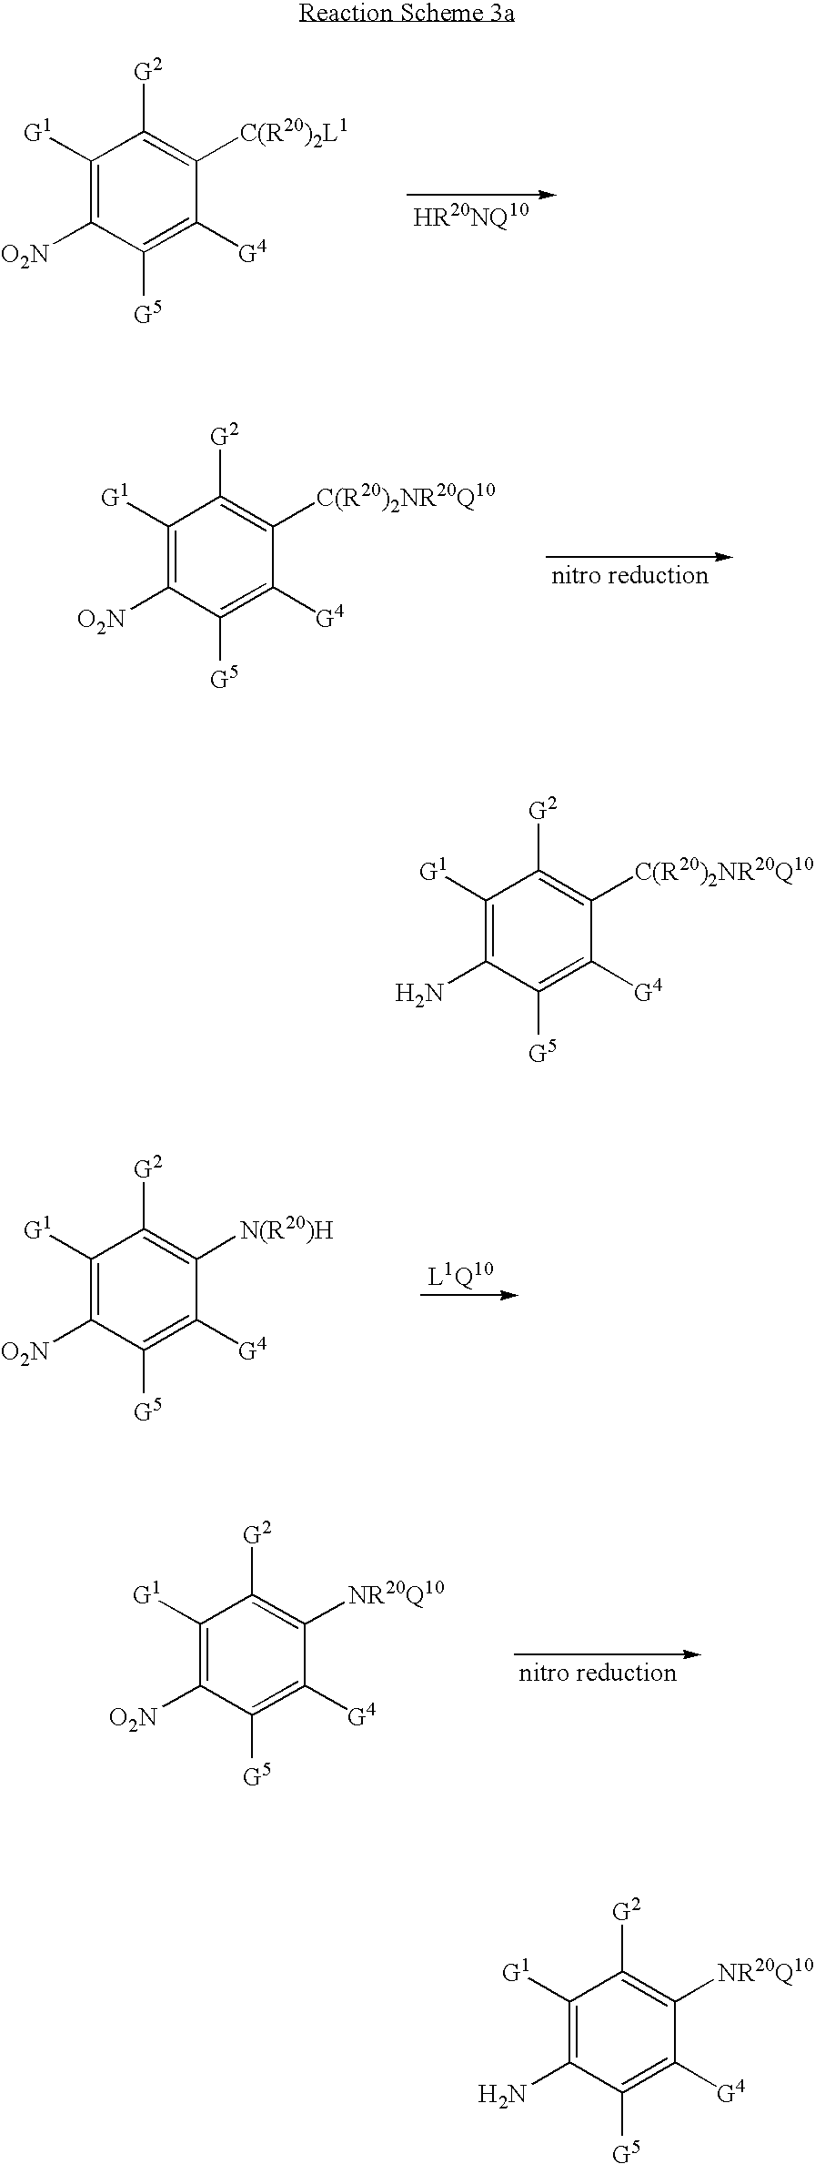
C1([G1])=C([O2N])C([G5])=C([G4])C([C(R20)2L1])=C1[G2].C1([G1])=C([O2N])C([G5])=C([G4])C([C(R20)2NR20Q10])=C1[G2].C1([G1])=C([O2N])C([G5])=C([G4])C([N(R20)H])=C1[G2].C1([G1])=C([O2N])C([G5])=C([G4])C([NR20Q10])=C1[G2].C1([G1])=C(N)C([G5])=C([G4])C([C(R20)2NR20Q10])=C1[G2].C1([G1])=C(N)C([G5])=C([G4])C([NR20Q10])=C1[G2]
